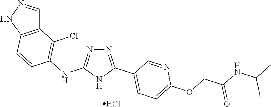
N1=C(C2=CC=C(OCC(NC(C)C)=O)N=C2)NC(NC2=C(Cl)C3=C(NN=C3)C=C2)=N1.Cl
